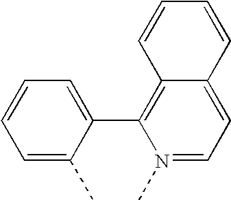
C1=CC=C(C)C(C2=C3C(=CC=N2C)C=CC=C3)=C1
